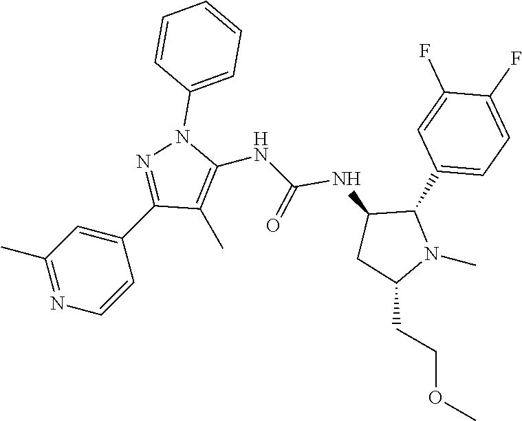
C1(C)=C(NC(=O)NC2CC(CCOC)N(C)C2C2=CC=C(F)C(F)=C2)N(C2=CC=CC=C2)N=C1C1=CC(C)=NC=C1
